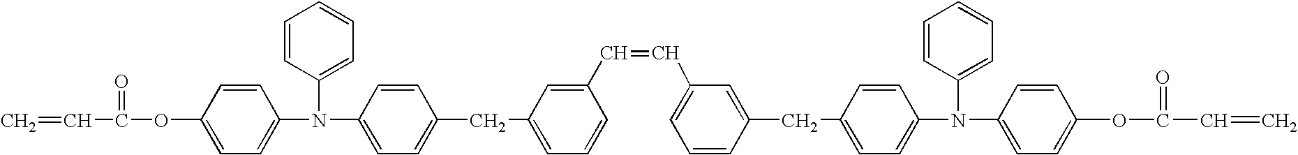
C=CC(=O)OC1=CC=C(N(C2=CC=CC=C2)C2=CC=C(CC3=CC=CC(C=CC4=CC=CC(CC5=CC=C(N(C6=CC=CC=C6)C6=CC=C(OC(=O)C=C)C=C6)C=C5)=C4)=C3)C=C2)C=C1
